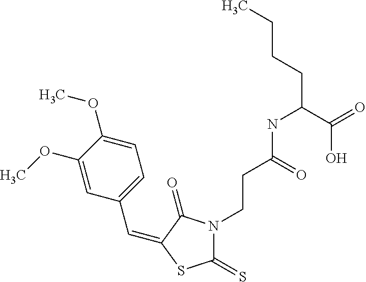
C(C1=CC=C(OC)C(OC)=C1)=C1C(=O)N(CCC(NC(CCCC)C(=O)O)=O)C(=S)S1
